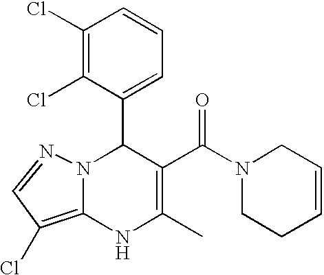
C1(Cl)=C(Cl)C(C2N3C(=C(Cl)C=N3)NC(C)=C2C(=O)N2CCC=CC2)=CC=C1
